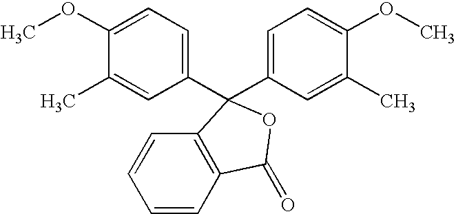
C1(OC)=CC=C(C2(C3=CC=C(OC)C(C)=C3)C3=C(C=CC=C3)C(=O)O2)C=C1C
